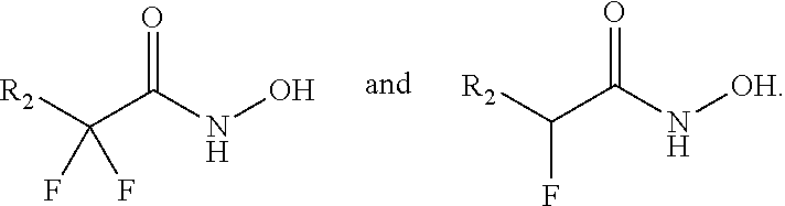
[R2]C(C(NO)=O)(F)F.[R2]C(C(N[OH])=O)F
